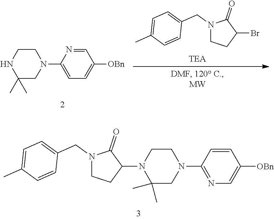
N1(CC2=CC=C(C)C=C2)CCC(Br)C1=O.C1=NC(N2CCNC(C)(C)C2)=CC=C1[OBn].C1=CC(N2CCN(C3CCN(CC4=CC=C(C)C=C4)C3=O)C(C)(C)C2)=NC=C1[OBn]
